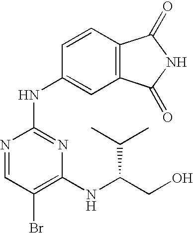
N1=CC(Br)=C(NC(CO)C(C)C)N=C1NC1=CC2=C(C=C1)C(=O)NC2=O
